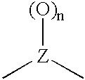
C[Z](C)[(O)n]
